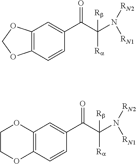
C12=C(C=CC(C(C(N([RN1])[RN2])([Ra])[Rb])=O)=C1)OCO2.C12=C(C=CC(C(C(N([RN1])[RN2])([Ra])[Rb])=O)=C1)OCCO2
